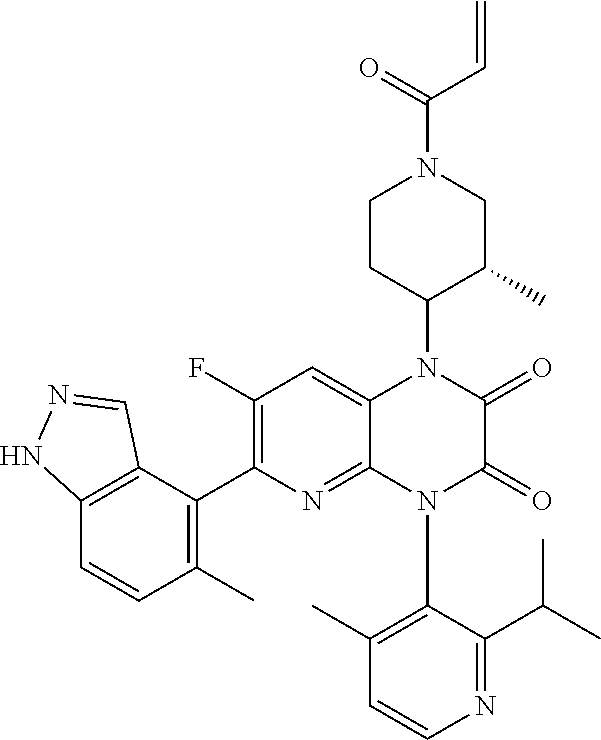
C1(F)=C(C2=C(C)C=CC3=C2C=NN3)N=C2C(=C1)N(C1C(C)CN(C(=O)C=C)CC1)C(=O)C(=O)N2C1=C(C)C=CN=C1C(C)C
